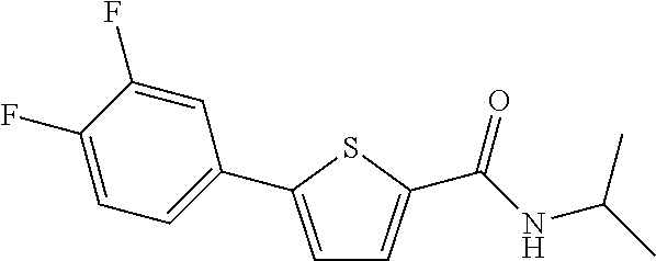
C1=C(C2=CC=C(F)C(F)=C2)SC(C(NC(C)C)=O)=C1
